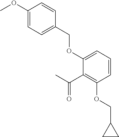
C1(COC2=CC=CC(OCC3CC3)=C2C(C)=O)=CC=C(OC)C=C1
